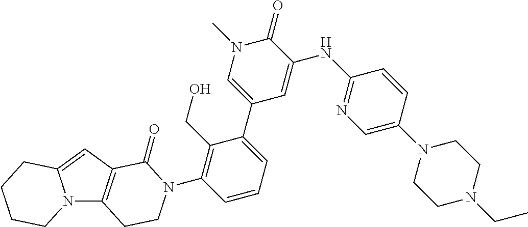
N12C3=C(C=C1CCCC2)C(=O)N(C1=C(CO)C(C2=CN(C)C(=O)C(NC4=NC=C(N5CCN(CC)CC5)C=C4)=C2)=CC=C1)CC3
